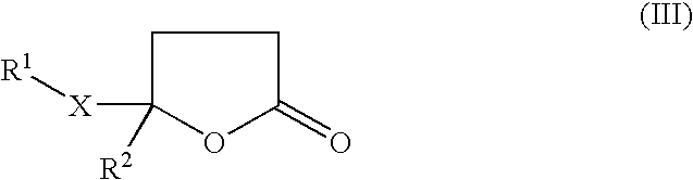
C1C([X][R1])([R2])OC(=O)C1
